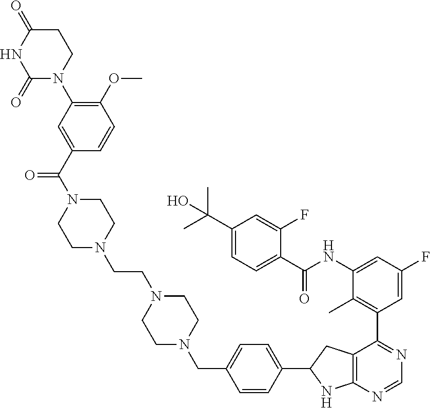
C1C(=O)NC(=O)N(C2=C(OC)C=CC(C(N3CCN(CCN4CCN(CC5=CC=C(C6NC7=C(C6)C(C6=C(C)C(NC(C8=CC=C(C(C)(C)O)C=C8F)=O)=CC(F)=C6)=NC=N7)C=C5)CC4)CC3)=O)=C2)C1
